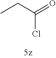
C(C(=O)Cl)C
